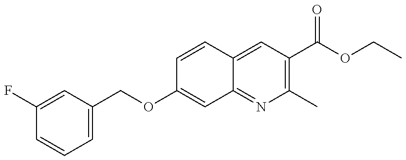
C1(F)=CC(COC2=CC3=NC(C)=C(C(OCC)=O)C=C3C=C2)=CC=C1
